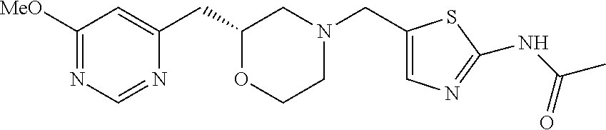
C1([MeO])=NC=NC(CC2OCCN(CC3=CN=C(NC(C)=O)S3)C2)=C1
